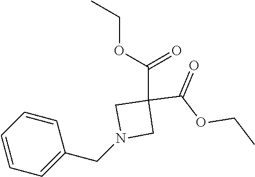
C1=CC=CC(CN2CC(C(OCC)=O)(C(OCC)=O)C2)=C1
